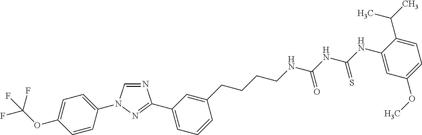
C1=CC(N2C=NC(C3=CC=CC(CCCCNC(NC(NC4=CC(OC)=CC=C4C(C)C)=S)=O)=C3)=N2)=CC=C1OC(F)(F)F
